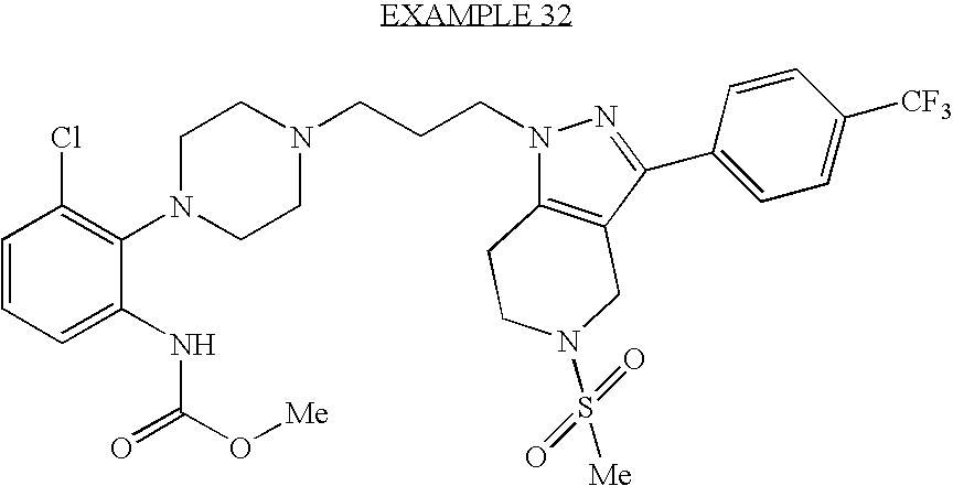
N1(C2=C(Cl)C=CC=C2NC(O[Me])=O)CCN(CCCN2C3=C(CN(S(=O)([Me])=O)CC3)C(C3=CC=C([CF3])C=C3)=N2)CC1
